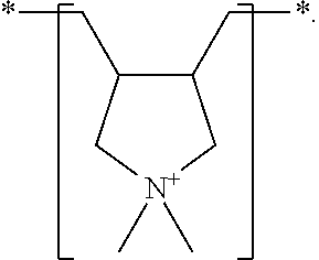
C1(C*)C(C*)C[N+](C)(C)C1
